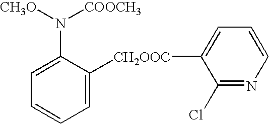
C1=C([CH2OOC]C2=CC=CN=C2Cl)C(N([CH3O])[COOCH3])=CC=C1
